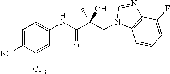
C1=C([NC])C([CF3])=CC(NC(C(CN2C3=C(N=C2)C(F)=CC=C3)(O)C)=O)=C1
